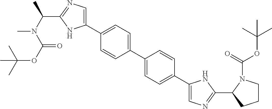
C1(C2N(C(OC(C)(C)C)=O)CCC2)=NC=C(C2=CC=C(C3=CC=C(C4=CN=C(C(N(C)C(OC(C)(C)C)=O)C)N4)C=C3)C=C2)N1
